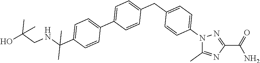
C1(C(=O)N)=NN(C2=CC=C(CC3=CC=C(C4=CC=C(C(NCC(C)(C)O)(C)C)C=C4)C=C3)C=C2)C(C)=N1
